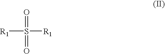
[R1]S([R1])(=O)=O
